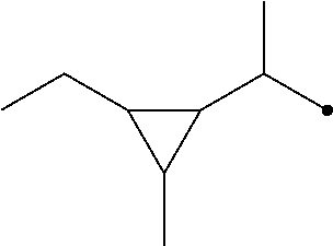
C1(C(C)C)C(CC)C1C
